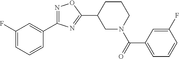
C1(F)=CC=CC(C2=NOC(C3CN(C(=O)C4=CC=CC(F)=C4)CCC3)=N2)=C1
